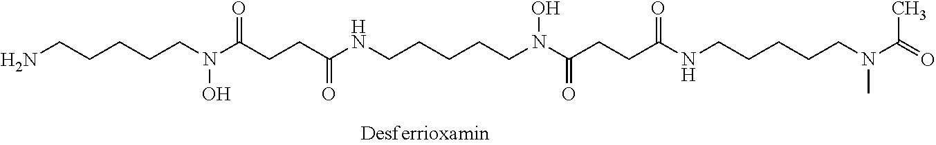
NCCCCCN(C(CCC(NCCCCCN(C(CCC(NCCCCCN(C)C(=O)C)=O)=O)O)=O)=O)O
